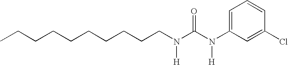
CCCCCCCCCCN(C(N(C1=CC=CC(Cl)=C1)[H])=O)[H]
